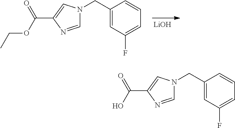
[LiOH].C1(CN2C=NC(C(OCC)=O)=C2)=CC(F)=CC=C1.C1(CN2C=NC(C(O)=O)=C2)=CC(F)=CC=C1
